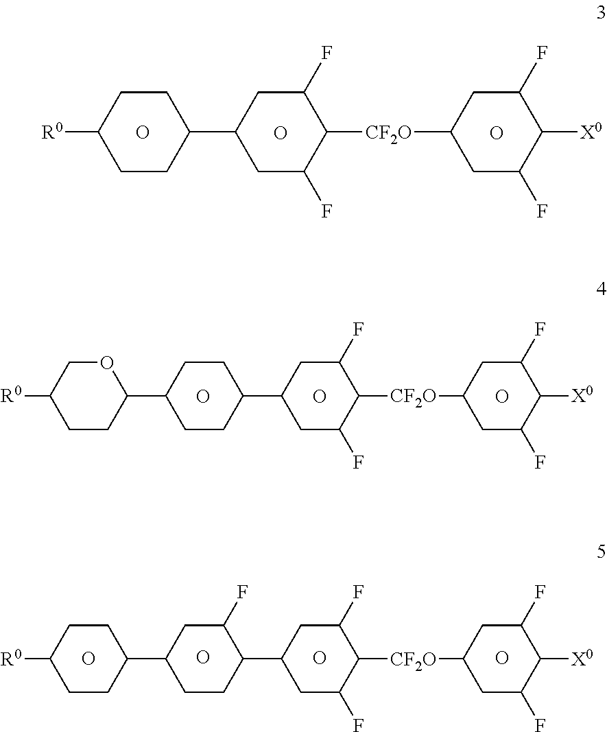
C1C([R0])CCC(C2CC(F)C([CF2O]C3CC(F)C([X0])C(F)C3)C(F)C2)C1.O.O.O.C1C(C2OCC([R0])CC2)CCC(C2CC(F)C([CF2O]C3CC(F)C([X0])C(F)C3)C(F)C2)C1.O.O.O.C1C(C2CCC([R0])CC2)CCC(C2CC(F)C([CF2O]C3CC(F)C([X0])C(F)C3)C(F)C2)C1F.O.O.O.O
